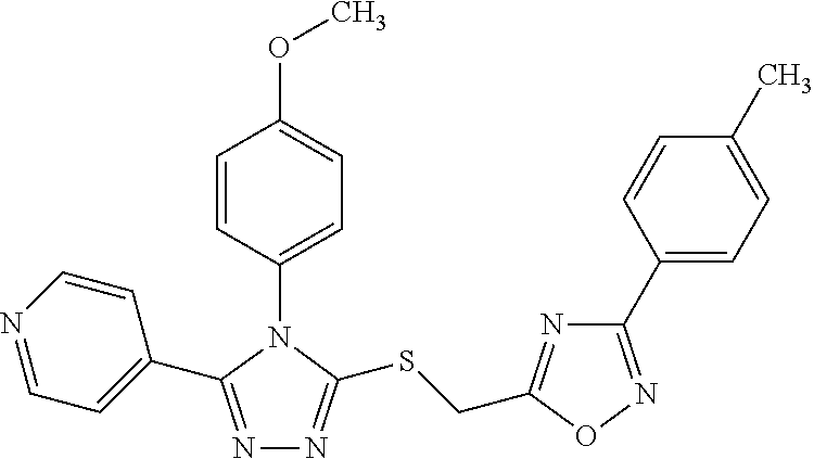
C1=CC(N2C(C3=CC=NC=C3)=NN=C2SCC2=NC(C3=CC=C(C)C=C3)=NO2)=CC=C1OC
